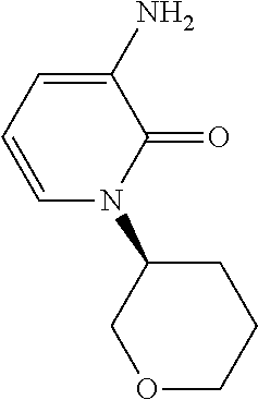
C1(N2C=CC=C(N)C2=O)CCCOC1
